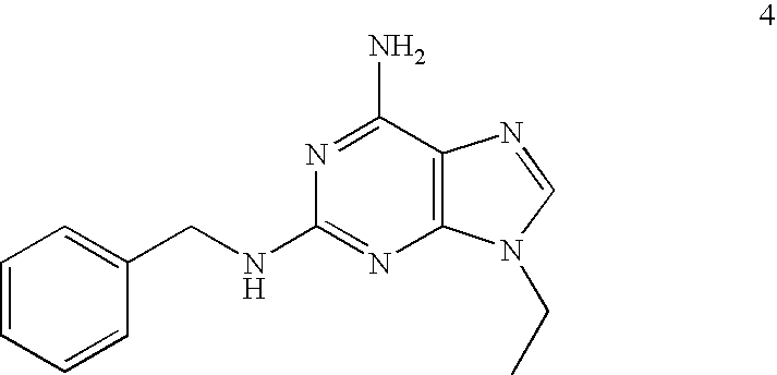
N1=C(N)C2=C(N=C1NCC1=CC=CC=C1)N(CC)C=N2
